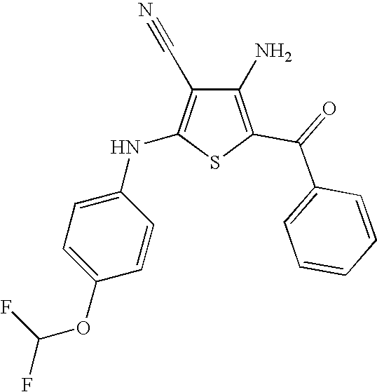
C1(N)=C(C(=O)C2=CC=CC=C2)SC(NC2=CC=C(OC(F)F)C=C2)=C1C#N
